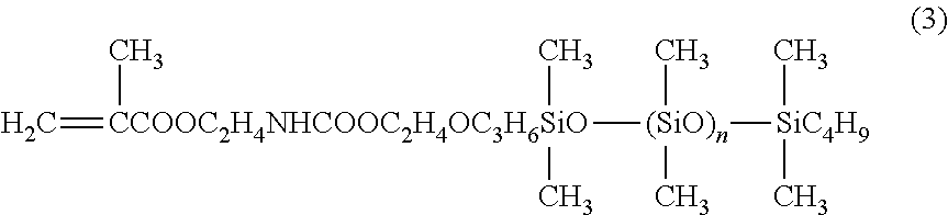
C=[CCOOC2H4NHCOOC2H4OC3H6SiO](C)([(SiO)n]([SiC4H9](C)C)(C)C)(C)C
